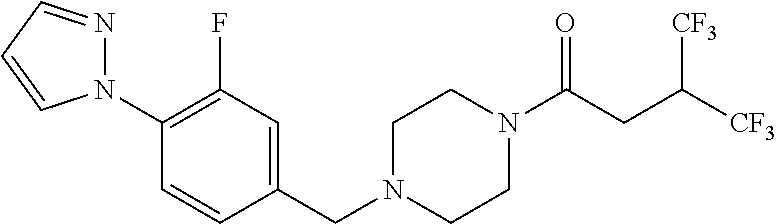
C1(N2N=CC=C2)=C(F)C=C(CN2CCN(C(CC([CF3])[CF3])=O)CC2)C=C1
